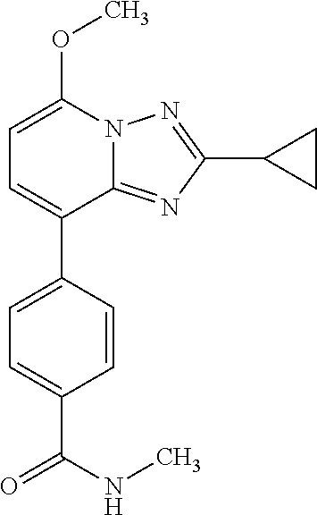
C1=C(C2=CC=C(C(NC)=O)C=C2)C2=NC(C3CC3)=NN2C(OC)=C1
